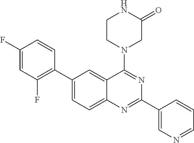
C1(C2=C(F)C=C(F)C=C2)=CC=C2C(=C1)C(N1CC(=O)NCC1)=NC(C1=CN=CC=C1)=N2
